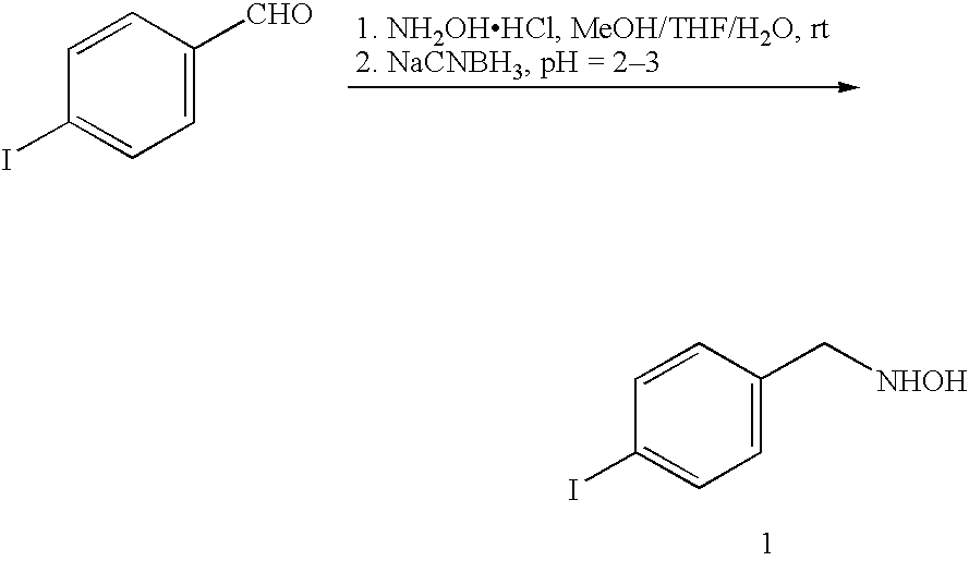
C1=C([CHO])C=CC(I)=C1.C1=C(C[NHOH])C=CC(I)=C1
